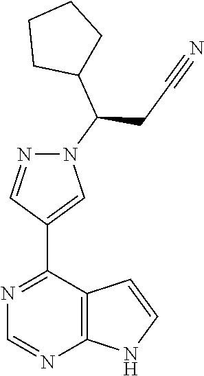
C12=C(C(C3=CN(C(C4CCCC4)CC#N)N=C3)=NC=N1)C=CN2
